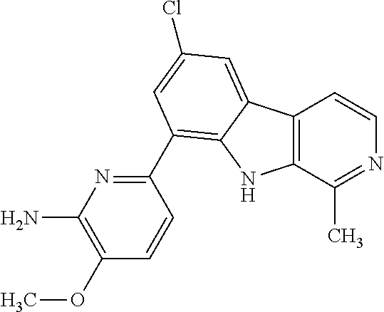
C12=C(C(C)=NC=C1)NC1=C(C3=NC(N)=C(OC)C=C3)C=C(Cl)C=C21
